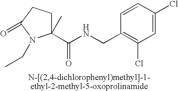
C1=C(Cl)C=CC(CNC(=O)C2(C)CCC(=O)N2CC)=C1Cl
